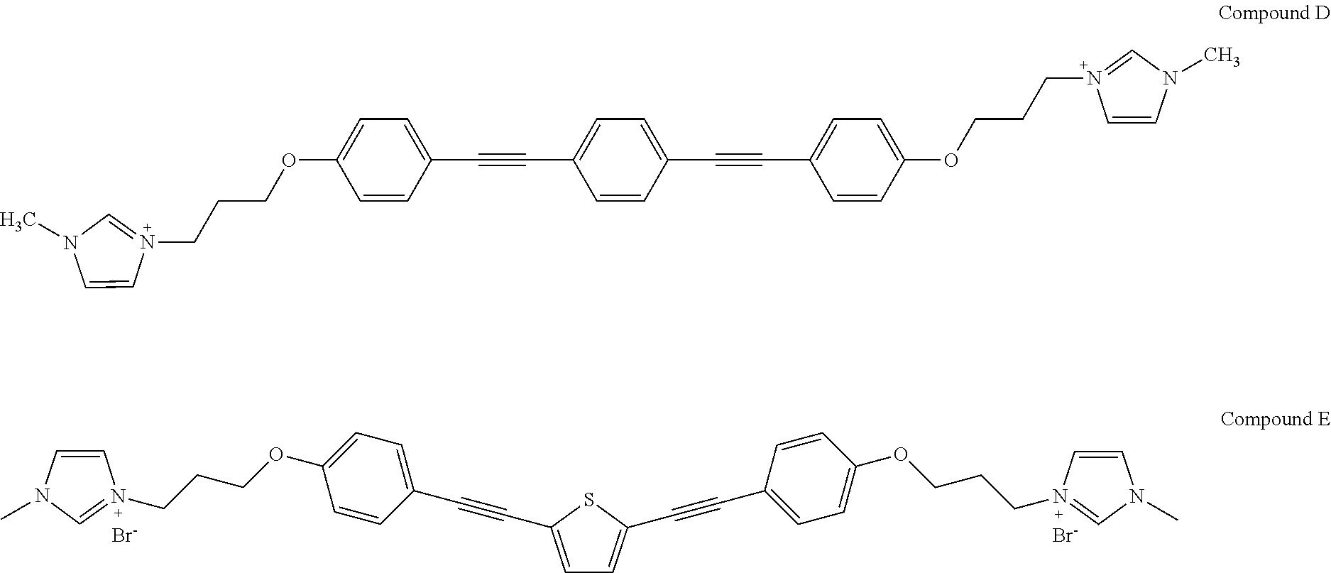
[Br-].[Br-].N1(C)C=CN(CCCOC2=CC=C(C#CC3=CC=C(C#CC4=CC=C(OCCCN5=CN(C)C=C5)C=C4)S3)C=C2)=C1.C1=C(C#CC2=CC=C(C#CC3=CC=C(OCCCN4=CN(C)C=C4)C=C3)C=C2)C=CC(OCCCN2=CN(C)C=C2)=C1
